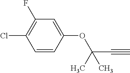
C1(OC(C#C)(C)C)=CC(F)=C(Cl)C=C1
